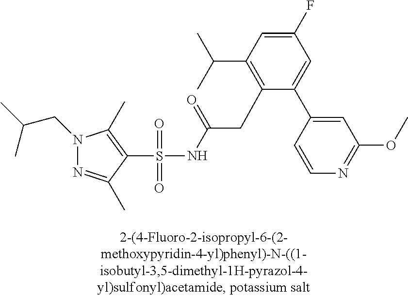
S(=O)(=O)(NC(CC1=C(C(C)C)C=C(F)C=C1C1=CC(OC)=NC=C1)=O)C1=C(C)N(CC(C)C)N=C1C
